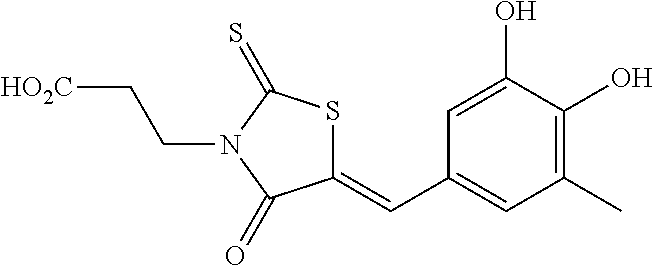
C1(=CC2=CC(C)=C(O)C(O)=C2)SC(=S)N(CC[HO2C])C1=O
